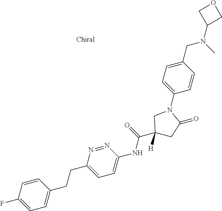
C1(NC(C2([H])CC(=O)N(C3=CC=C(CN(C)C4COC4)C=C3)C2)=O)=CC=C(CCC2=CC=C(F)C=C2)N=N1
